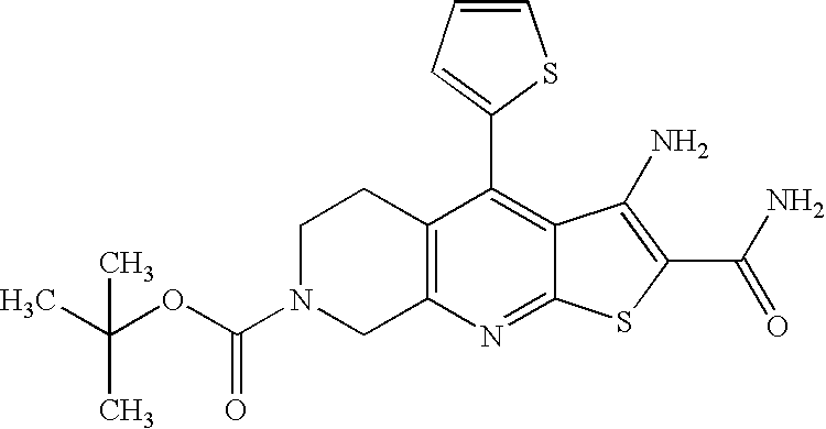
C12=C(C(C3=CC=CS3)=C3C(=N1)SC(C(N)=O)=C3N)CCN(C(OC(C)(C)C)=O)C2
